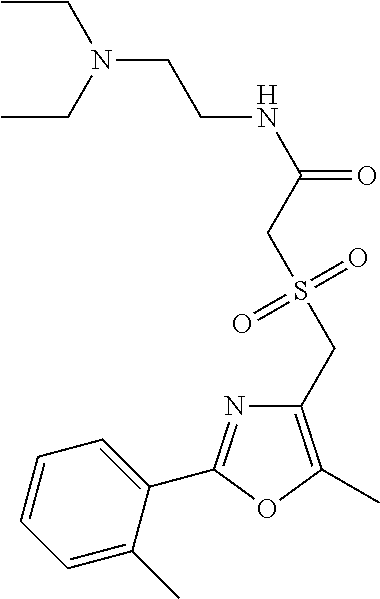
C1=CC=C(C)C(C2=NC(CS(CC(NCCN(CC)CC)=O)(=O)=O)=C(C)O2)=C1
